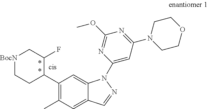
C1(C2C(F)C[BocN]CC2)=C(C)C=C2C(=C1)N(C1=CC(N3CCOCC3)=NC(OC)=N1)N=C2
